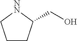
C1CC(CO)[NN]C1
